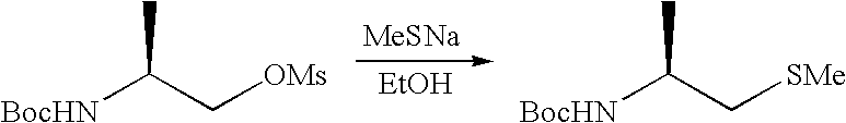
[MeSNa].[EtOH].[BocHN]C(C[OMs])C.[BocHN]C(C[SMe])C
